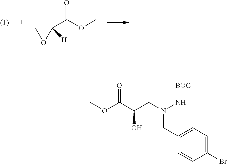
COC(=O)C1([H])CO1.N(CC(C(=O)OC)O)(N[BOC])CC1=CC=C(Br)C=C1
